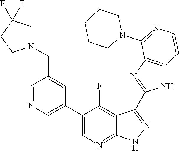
C1=NC=C(C2=CN=C3C(=C2F)C(C2=NC4=C(N2)C=CN=C4N2CCCCC2)=N[N H]3)C=C1CN1CC(F)(F)CC1
